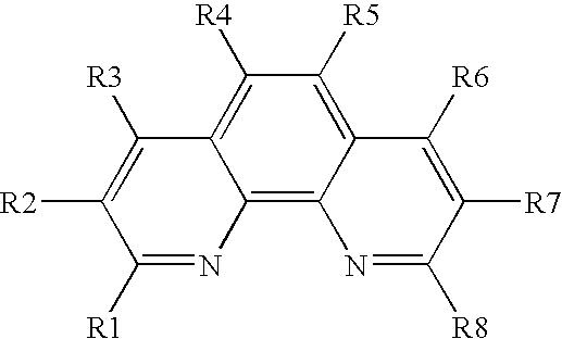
C12=C3C(=C([R5])C([R4])=C1C([R3])=C([R2])C([R1])=N2)C([R6])=C([R7])C([R8])=N3
